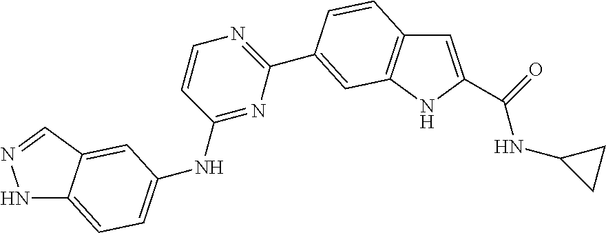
C1=C(C(NC2CC2)=O)NC2=C1C=CC(C1=NC=CC(NC3=CC=C4NN=CC4=C3)=N1)=C2
